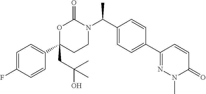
C1=C(F)C=CC(C2(CC(O)(C)C)CCN(C(C3=CC=C(C4=NN(C)C(=O)C=C4)C=C3)C)C(=O)O2)=C1
